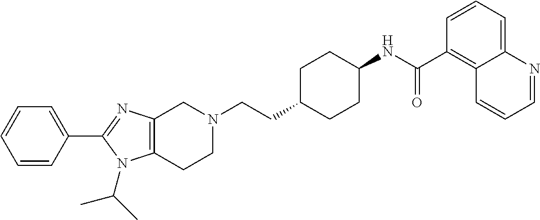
C1(C2=CC=CC=C2)=NC2=C(N1C(C)C)CCN(CCC1CCC(NC(C3=C4C(=CC=C3)N=CC=C4)=O)CC1)C2
